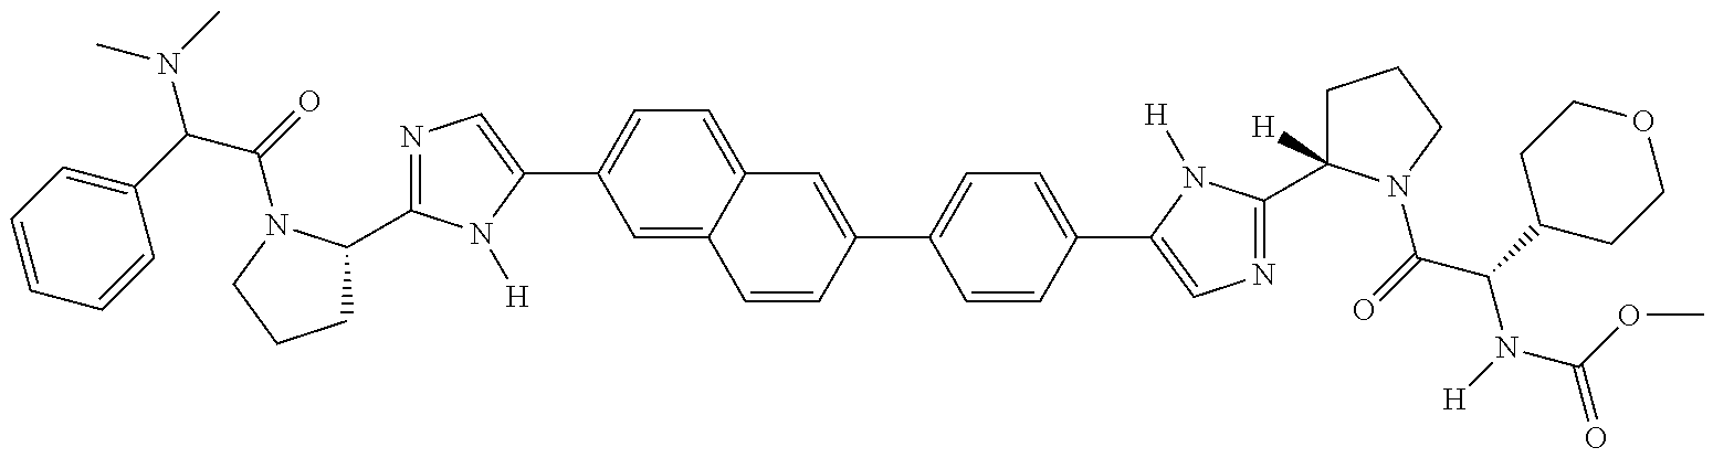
CN(C)C(C1=CC=CC=C1)C(=O)N1C(C2=NC=C(C3=CC=C4C(=C3)C=CC(C3=CC=C(C5=CN=C(C6([H])CCCN6C(=O)C(C6CCOCC6)N([H])C(=O)OC)N5[H])C=C3)=C4)N2[H])CCC1
